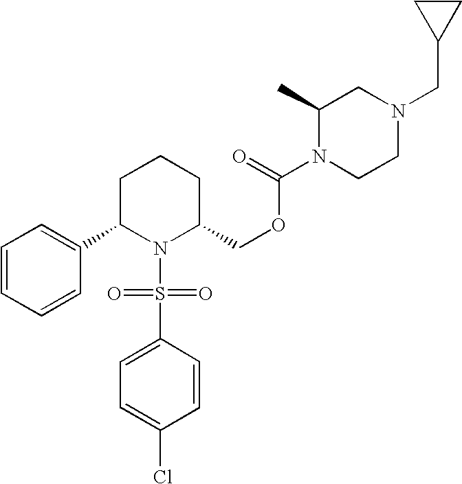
C1=CC=CC(C2N(S(C3=CC=C(Cl)C=C3)(=O)=O)C(COC(N3CCN(CC4CC4)CC3C)=O)CCC2)=C1
